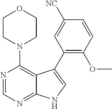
C12=NC=NC(N3CCOCC3)=C1C(C1=C(OC)C=CC([NC])=C1)=CN2
